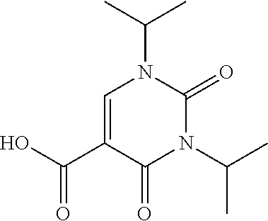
C1=C(C(O)=O)C(=O)N(C(C)C)C(=O)N1C(C)C
